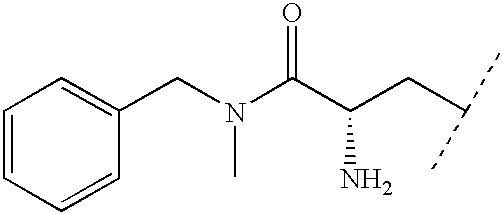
C1=CC=CC(CN(C(C(CC(C)C)N)=O)C)=C1
